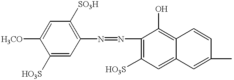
C1=C([HO3S])C([H3CO])=CC([SO3H])=C1N=NC1=C([HO3S])C=C2C(=C1O)C=CC(C)=C2
